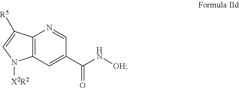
C12=C(C=C(C(N[OH])=O)C=N1)N([X2R2])C=C2[R5]
